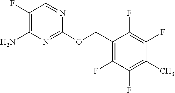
C1(OCC2=C(F)C(F)=C(C)C(F)=C2F)=NC(N)=C(F)C=N1
